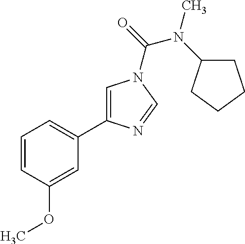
C1=CC(OC)=CC(C2=CN(C(N(C)C3CCCC3)=O)C=N2)=C1
